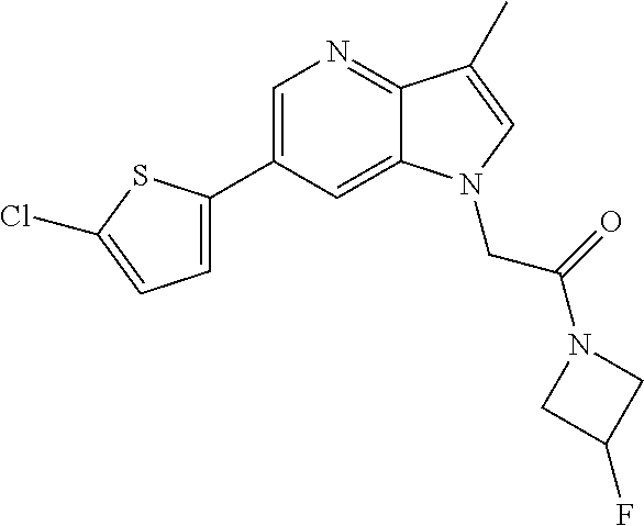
C1(C2=CC=C(Cl)S2)=CN=C2C(=C1)N(CC(=O)N1CC(F)C1)C=C2C
